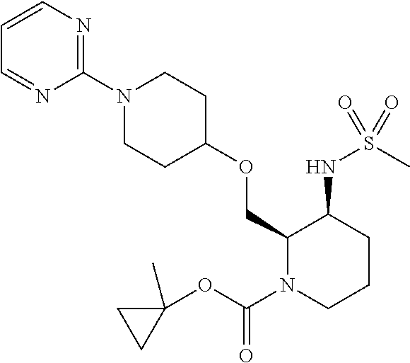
C1(OCC2N(C(=O)OC3(C)CC3)CCCC2NS(=O)(C)=O)CCN(C2=NC=CC=N2)CC1
